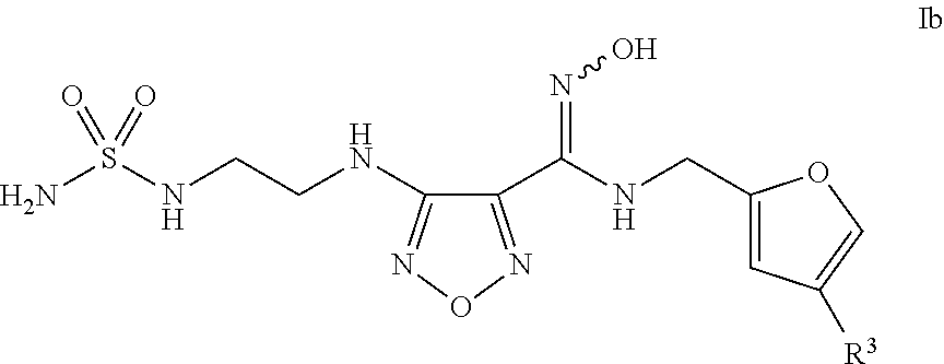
NS(NCCNC1=NON=C1C(NCC1=CC([R3])=CO1)=NO)(=O)=O
